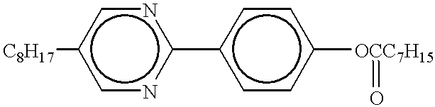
[C8H17]c1cnc(-c2ccc([OCC7H15]=O)cc2)nc1
